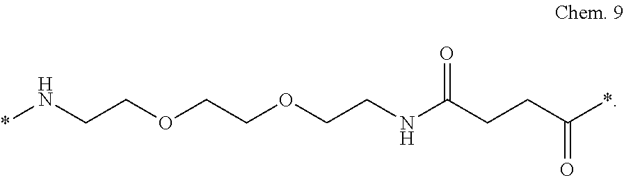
*NCCOCCOCCNC(CCC(=O)*)=O
